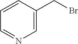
C1=CC(CBr)=CN=C1
